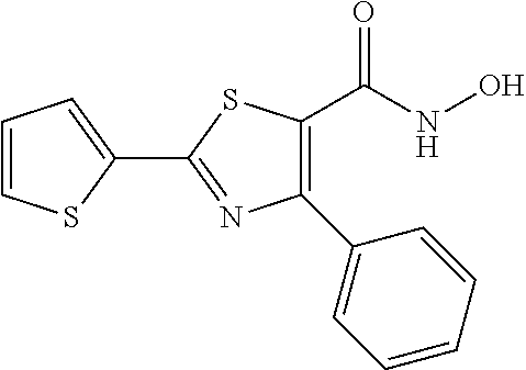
C1(C2=CC=CC=C2)=C(C(NO)=O)SC(C2=CC=CS2)=N1
